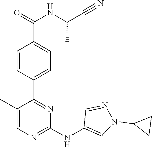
C1(C2=NC(NC3=CN(C4CC4)N=C3)=NC=C2C)=CC=C(C(NC(C#N)C)=O)C=C1
